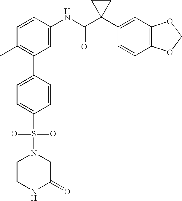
C1(NC(C2(C3=CC4=C(C=C3)OCO4)CC2)=O)=CC(C2=CC=C(S(=O)(=O)N3CCNC(=O)C3)C=C2)=C(C)C=C1
